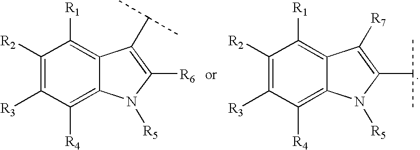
C1([R2])=C([R3])C([R4])=C2C(=C1[R1])C(C(C)C)=C([R6])N2[R5].C1([R2])=C([R3])C([R4])=C2C(=C1[R1])C([R7])=C(C(C)C)N2[R5]
